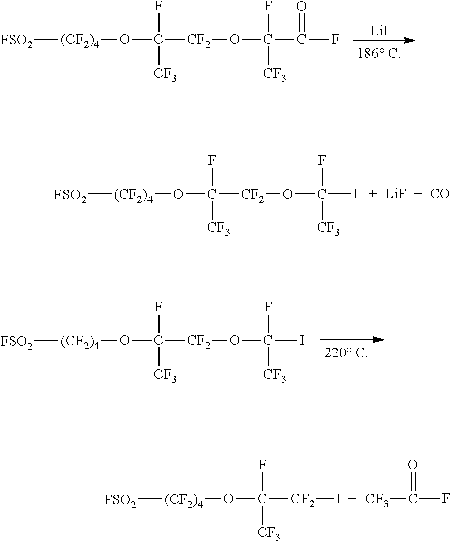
[LiI].[FSO2][(CF2)4]OC([CF2]OC(C(=O)F)(F)[CF3])(F)[CF3].[FSO2][(CF2)4]OC([CF2]OC(I)(F)[CF3])(F)[CF3].[LiF].[CO].[FSO2][(CF2)4]OC([CF2]OC(I)(F)[CF3])(F)[CF3].[FSO2][(CF2)4]OC([CF2]I)(F)[CF3].[CF3]C(F)=O
